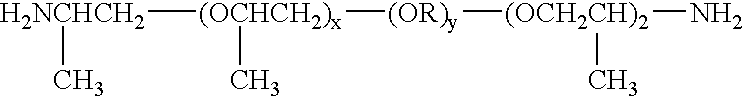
[H2NCHCH2]([(OCHCH2)x](C)[(OR)y][(OCH2CH)2](N)C)C
